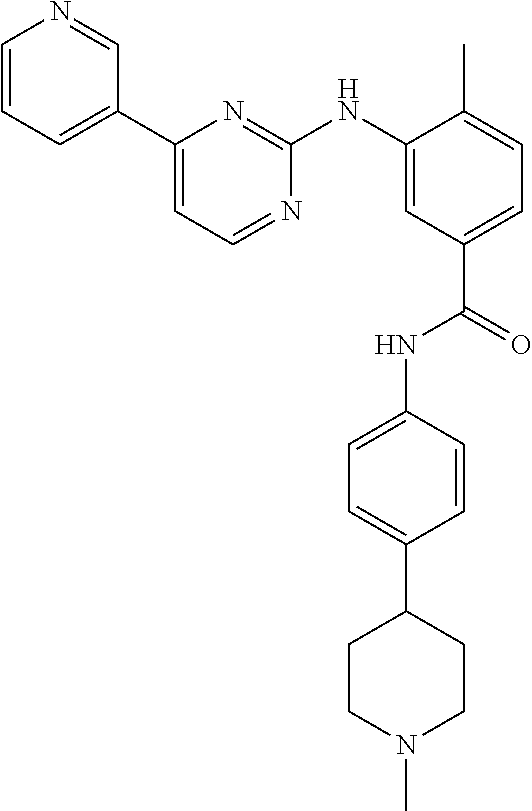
C1=CC=C(C2=CC=NC(NC3=CC(C(=O)NC4=CC=C(C5CCN(C)CC5)C=C4)=CC=C3C)=N2)C=N1
